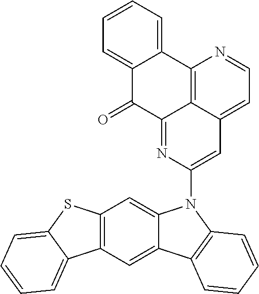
C12=C(C=C3C(=C1)N(C1=CC4=CC=NC5=C4C(=N1)C(=O)C1=CC=CC=C51)C1=C3C=CC=C1)C1=CC=CC=C1S2
